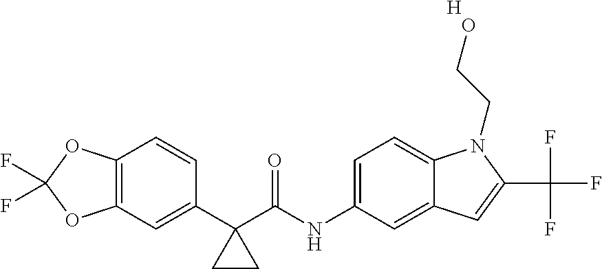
C12=C(C=C(C3(C(NC4=CC=C5C(=C4)C=C(C(F)(F)F)N5CCO)=O)CC3)C=C1)OC(F)(F)O2.[H]
